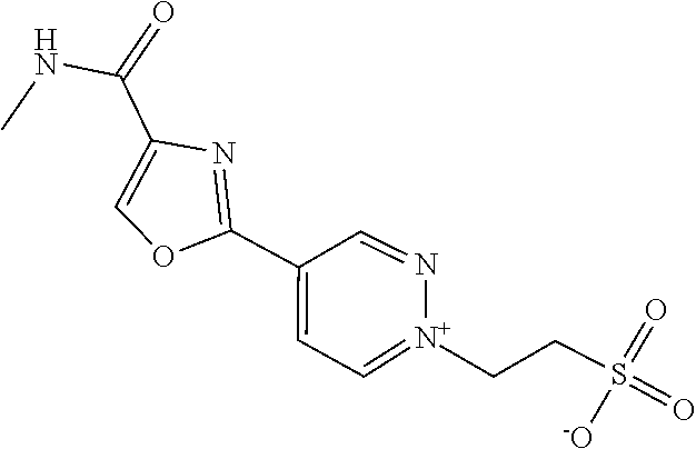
O1C(C2=CC=[N+](CCS(=O)([-O])=O)N=C2)=NC(C(NC)=O)=C1
